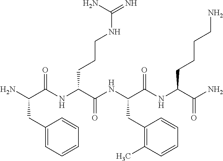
NC(C(NC(C(NC(C(NC(C(N)=O)CCCCN)=O)CC1=C(C)C=CC=C1)=O)CCCNC(=N)N)=O)CC1=CC=CC=C1
